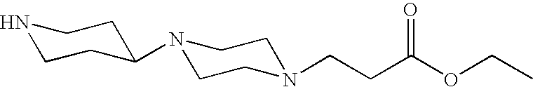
N1CCC(N2CCN(CCC(OCC)=O)CC2)CC1
